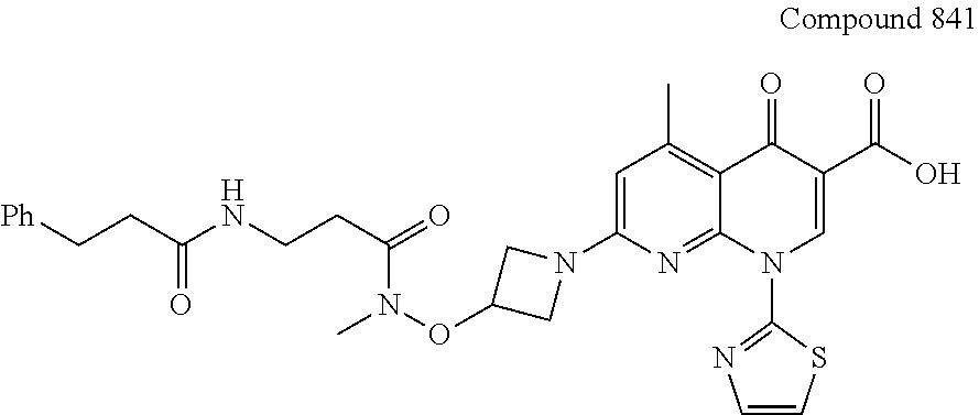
N(OC1CN(C2=CC(C)=C3C(=N2)N(C2=NC=CS2)C=C(C(O)=O)C3=O)C1)(C)C(=O)CCNC(=O)CC[Ph]
